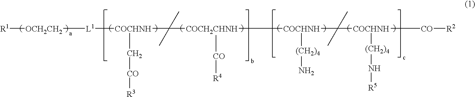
[R1][OCH2CH2][L1][COCHNH](C(C)(C)[COCH2CHNH]([COCHNH](C(C)(C)[COCHNH]([CO][R2])[(CH2)4]N[R5])[(CH2)4]N)[CO][R4])C[CO][R3]
